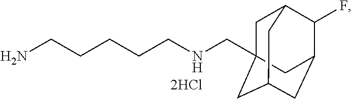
NCCCCCNCC12CC3C(F)C(CC(C1)C3)C2
